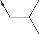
C(->C)C(C)C
